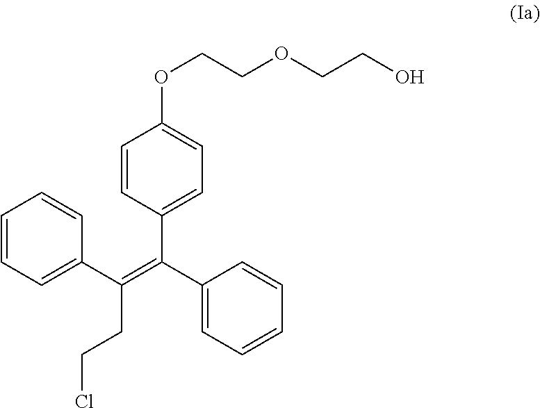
C1=C(OCCOCCO)C=CC(C(C2=CC=CC=C2)=C(CCCl)C2=CC=CC=C2)=C1
